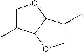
C1C(C)C2C(O1)C(C)CO2
